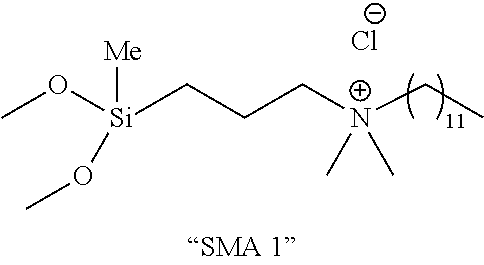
[Si](CCC[N+](CC)(C)C)(OC)([Me])OC.[Cl-]
